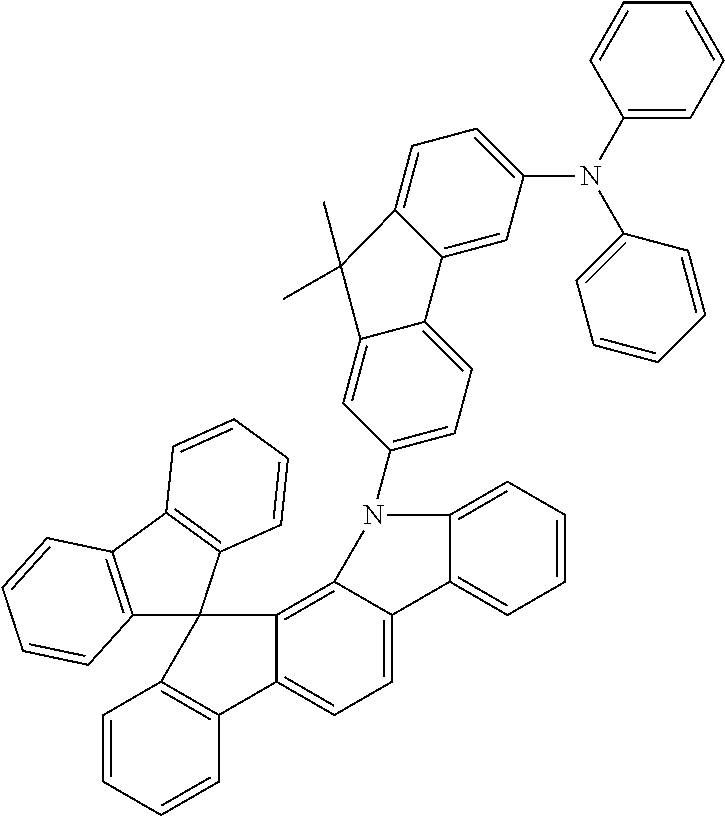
C1=CC=CC2=C1C1(C3=C4C(=CC=C23)C2=CC=CC=C2N4C2=CC=C3C(=C2)C(C)(C)C2=CC=C(N(C4=CC=CC=C4)C4=CC=CC=C4)C=C32)C2=C(C3=C1C=CC=C3)C=CC=C2
